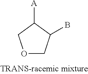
O1CC(B)C([A])C1
